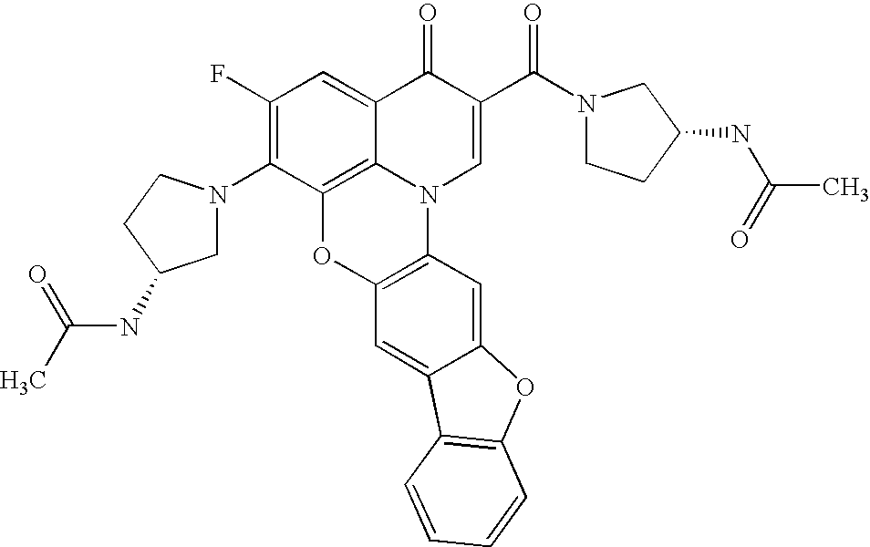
C1(F)=C(N2CC(NC(C)=O)CC2)C2=C3C(=C1)C(=O)C(C(N1CCC(NC(C)=O)C1)=O)=CN3C1=C(O2)C=C2C(=C1)OC1=C2C=CC=C1
